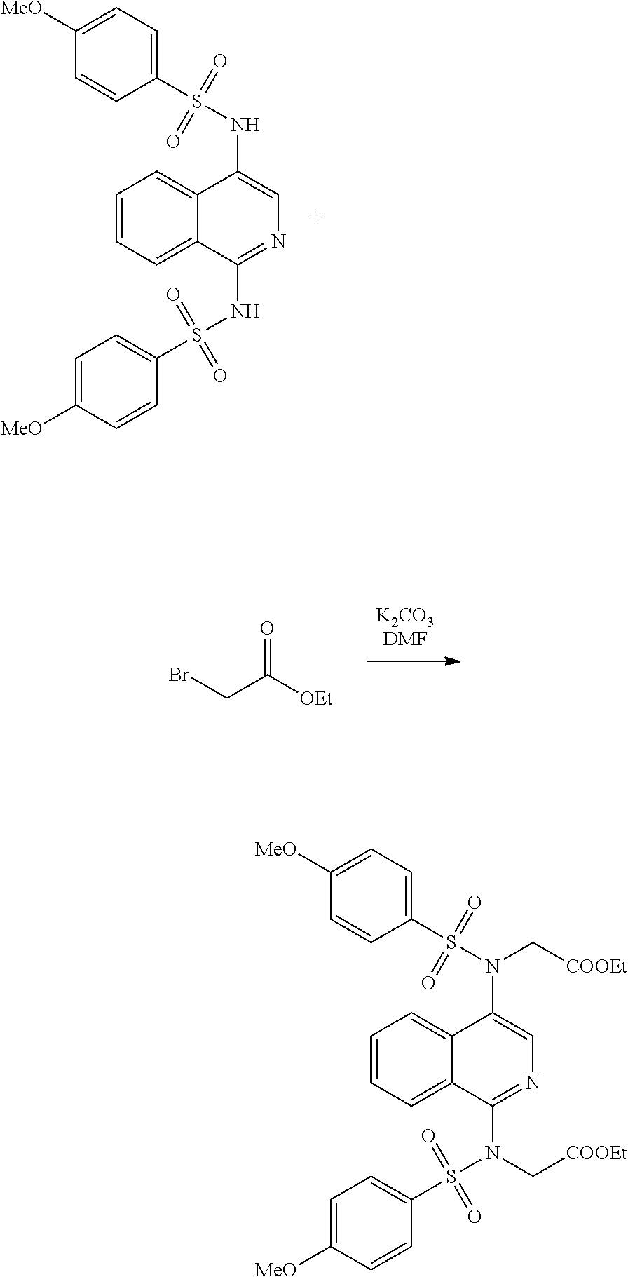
C1=CC=C2C(=C1)C(N(S(C1=CC=C([MeO])C=C1)(=O)=O)C[COOEt])=CN=C2N(S(C1=CC=C([MeO])C=C1)(=O)=O)C[COOEt].BrCC([OEt])=O.C1=CC=C2C(=C1)C(NS(C1=CC=C([MeO])C=C1)(=O)=O)=CN=C2NS(C1=CC=C([MeO])C=C1)(=O)=O
